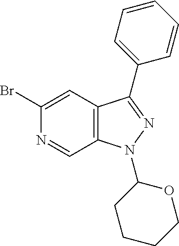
C1(Br)=CC2=C(C=N1)N(C1OCCCC1)N=C2C1=CC=CC=C1
